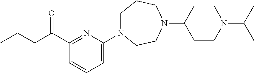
C1(C(CCC)=O)=NC(N2CCCN(C3CCN(C(C)C)CC3)CC2)=CC=C1
